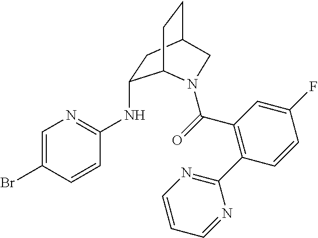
BrC1=CN=C(NC2CC3CCC2N(C(=O)C2=C(C4=NC=CC=N4)C=CC(F)=C2)C3)C=C1
